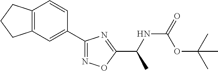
C12=C(C=C(C3=NOC(C(NC(=O)OC(C)(C)C)C)=N3)C=C1)CCC2
